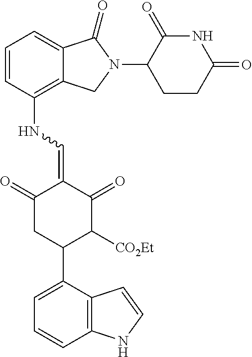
C1(NC=C2C(=O)CC(C3=CC=CC4=C3C=CN4)C([CO2Et])C2=O)=C2C(=CC=C1)C(=O)N(C1C(=O)NC(=O)CC1)C2
